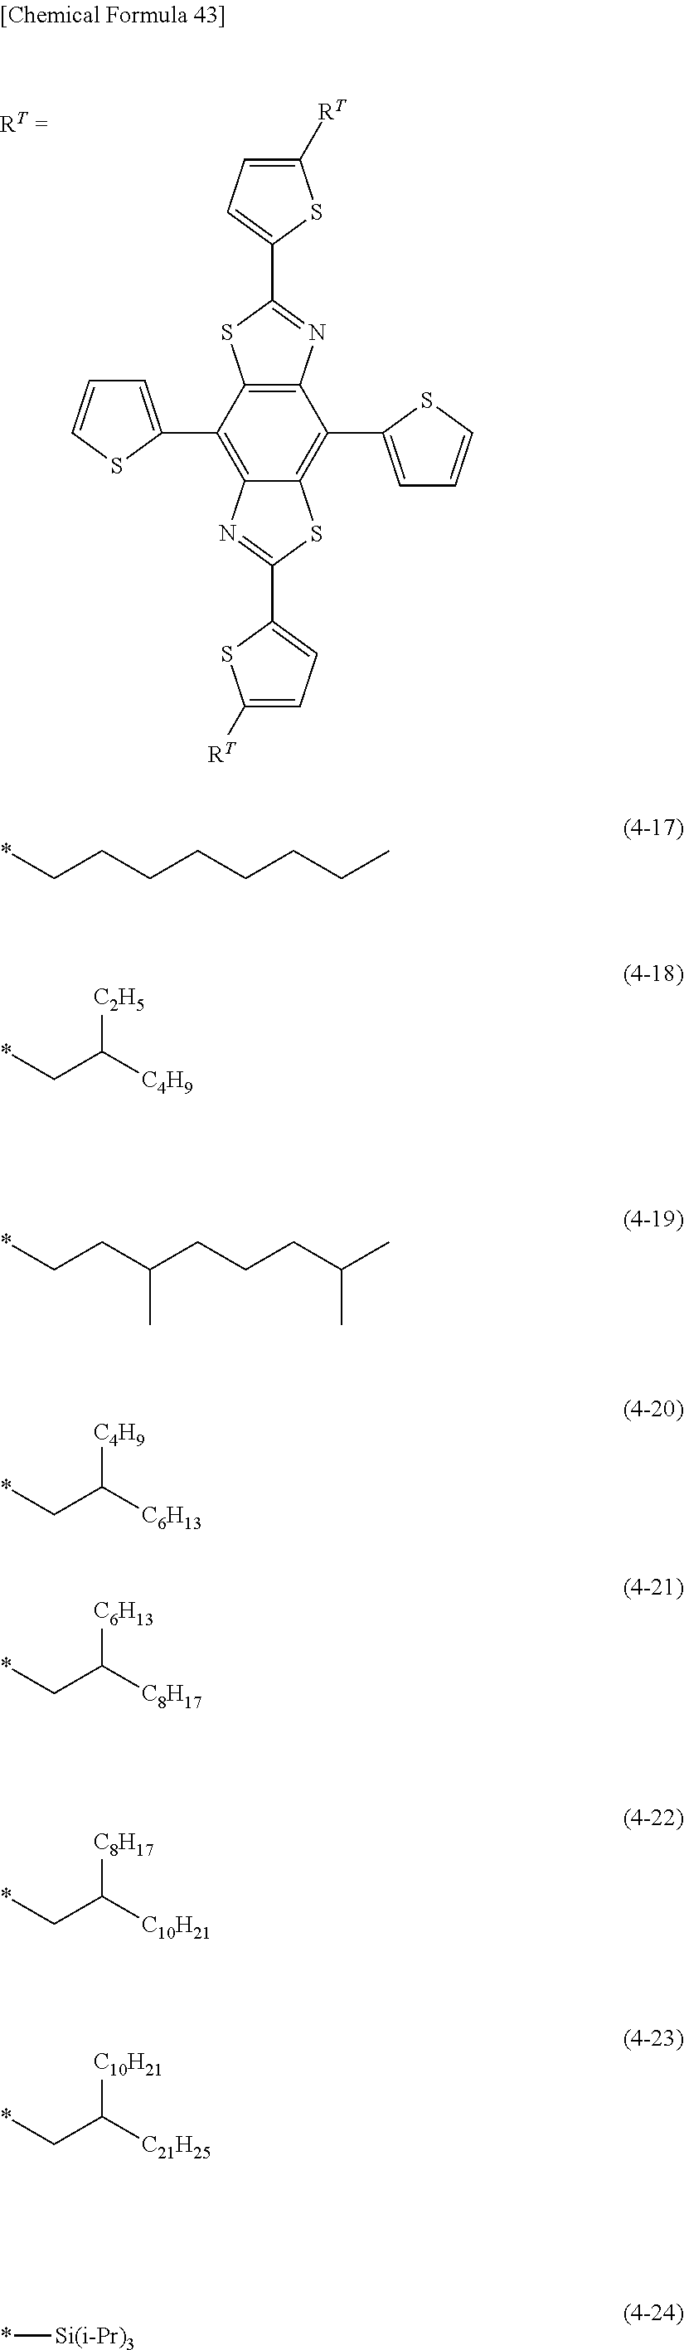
C12=C(C3=CC=CS3)C3=C(C(C4=CC=CS4)=C1SC(C1=CC=C([RT])S1)=N2)N=C(C1=CC=C([RT])S1)S3.*CCCCCCCC.*CC([C4H9])[C2H5].*CCC(CCCC(C)C)C.*CC([C6H13])[C4H9].*CC([C8H17])[C6H13].*CC([C10H21])[C8H17].*CC([C21H25])[C10H21].*[Si(i-Pr)3]
